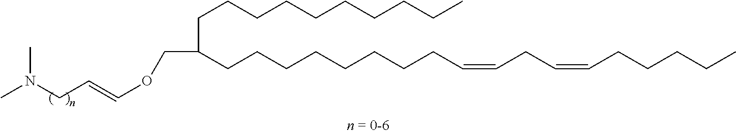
CN(CC=COCC(CCCCCCCCCC)CCCCCCCCC=CCC=CCCCCC)C
